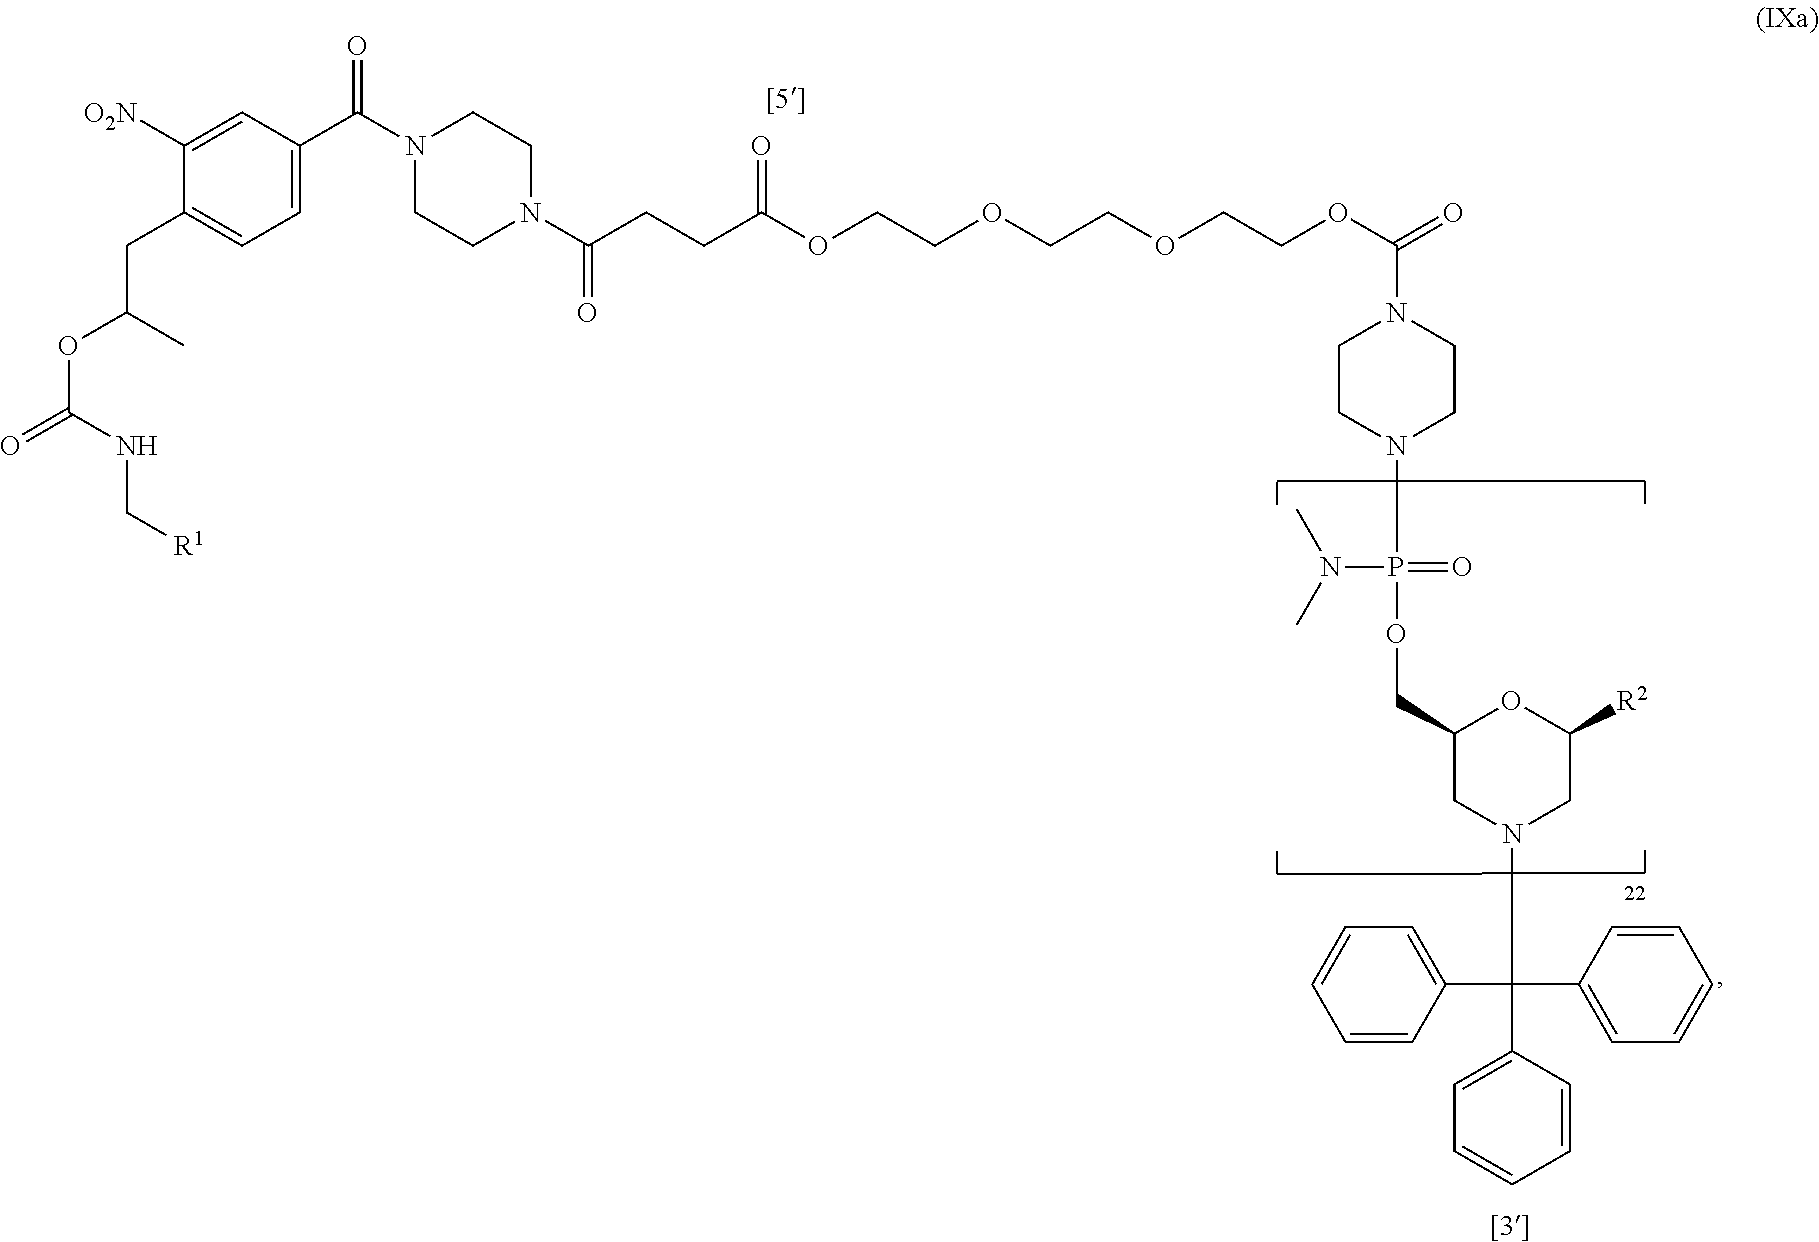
C(CCC(OCCOCCOCCOC(=O)N1CCN(P(=O)(N(C)C)OCC2CN(C(C3=CC=CC=C3)(C3=CC=CC=C3)C3=CC=CC=C3)CC([R2])O2)CC1)=O)(=O)N1CCN(C(C2=CC=C(CC(C)OC(NC[R1])=O)C([O2N])=C2)=O)CC1
